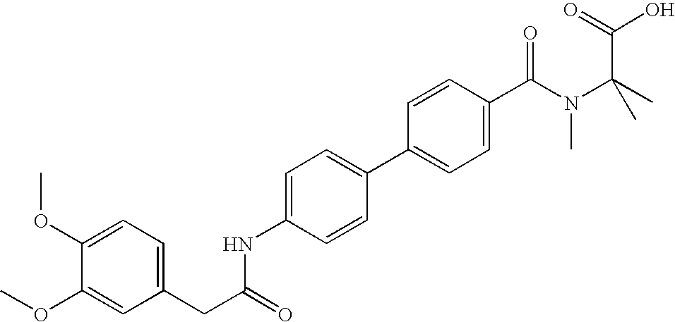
C1=C(NC(CC2=CC=C(OC)C(OC)=C2)=O)C=CC(C2=CC=C(C(N(C(C)(C)C(=O)O)C)=O)C=C2)=C1
